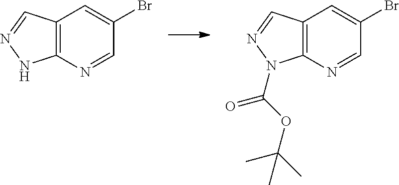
C12=C(N=CC(Br)=C1)NN=C2.C12=C(N=CC(Br)=C1)N(C(=O)OC(C)(C)C)N=C2
